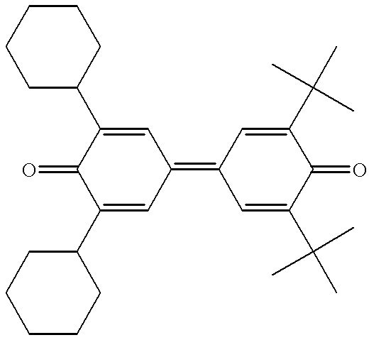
C1(C2CCCCC2)=CC(=C2C=C(C(C)(C)C)C(=O)C(C(C)(C)C)=C2)C=C(C2CCCCC2)C1=O
